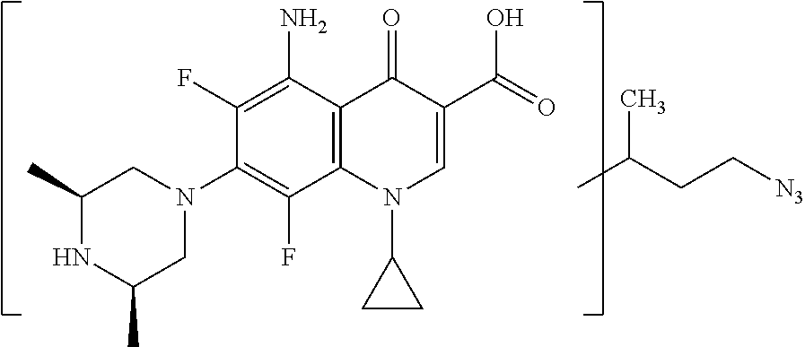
N1(C2CC2)C2=C(C(N)=C(F)C(N3CC(C)NC(C)C3)=C2F)C(=O)C(C(=O)O)=C1.CC(CC[N3])C
